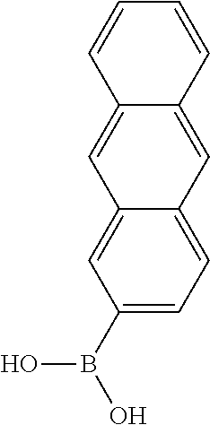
C12=CC3=CC(B(O)O)=CC=C3C=C1C=CC=C2
